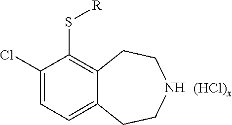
C1(Cl)=CC=C2C(=C1S[R])CCNCC2
